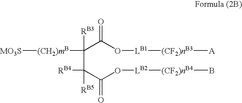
[MO3S][(CH2)mB]C([RB3])(C(C(O[LB2][(CF2)nB4]B)=O)([RB5])[RB4])C(O[LB1][(CF2)nB3][A])=O
